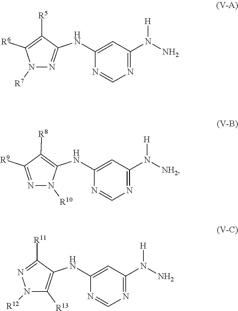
N1([R7])N=C(NC2=CC(N(N)[H])=NC=N2)C([R5])=C1[R6].N1=C([R9])C([R8])=C(NC2=CC(N([NH2])[H])=NC=N2)N1[R10].N1([R12])C([R13])=C(NC2=CC(N(N)[H])=NC=N2)C([R11])=N1
